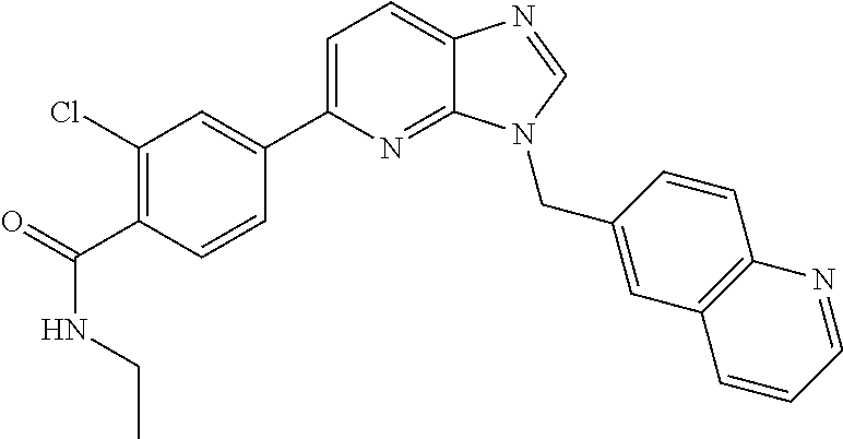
C1=C(C2=CC(Cl)=C(C(=O)NCC)C=C2)N=C2C(=C1)N=CN2CC1=CC2=C(C=C1)N=CC=C2
